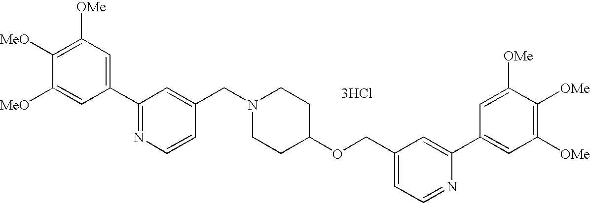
C1(C2=NC=CC(CN3CCC(OCC4=CC=NC(C5=CC([OMe])=C([OMe])C([OMe])=C5)=C4)CC3)=C2)=CC([OMe])=C([MeO])C([MeO])=C1.[3HCl]
